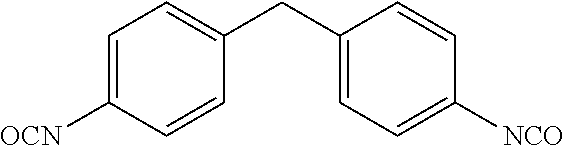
[OCN]C1=CC=C(CC2=CC=C([NCO])C=C2)C=C1
